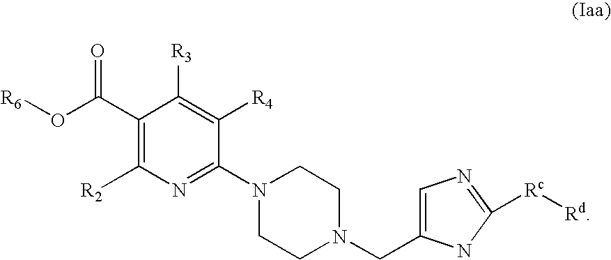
C1(C(O[R6])=O)=C([R2])N=C(N2CCN(CC3=CN=C([Rc][Rd])N3)CC2)C([R4])=C1[R3]
